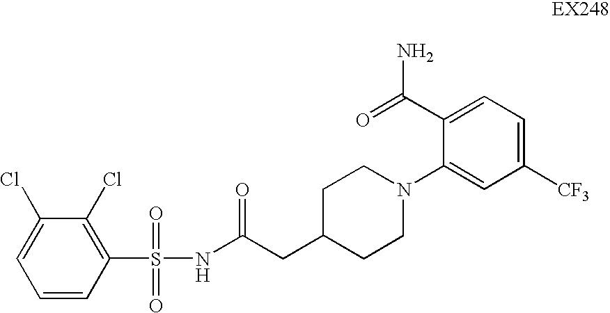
C1=CC(S(NC(CC2CCN(C3=CC([CF3])=CC=C3C(=O)N)CC2)=O)(=O)=O)=C(Cl)C(Cl)=C1
